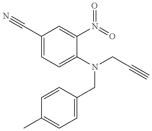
C1(C#N)=CC=C(N(CC#C)CC2=CC=C(C)C=C2)C(N(=O)=O)=C1
